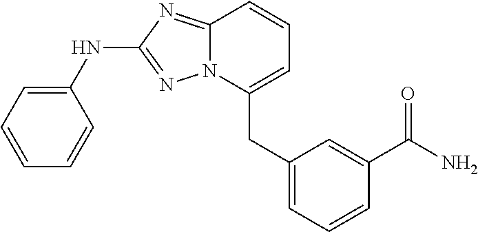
C1=CC=C(CC2=CC=CC(C(N)=O)=C2)N2C1=NC(NC1=CC=CC=C1)=N2
